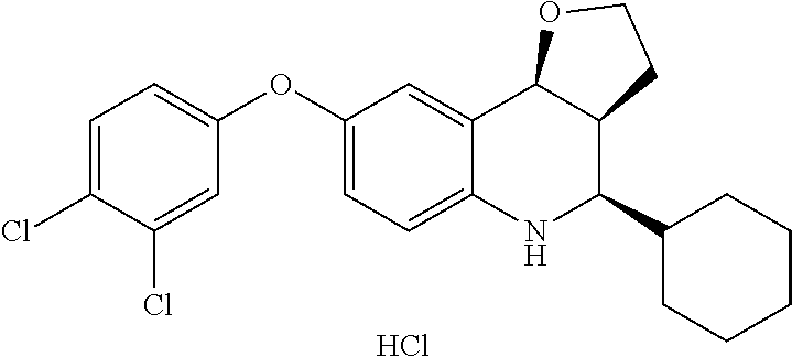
Cl.C12=CC(OC3=CC=C(Cl)C(Cl)=C3)=CC=C1NC(C1CCCCC1)C1C2OCC1
